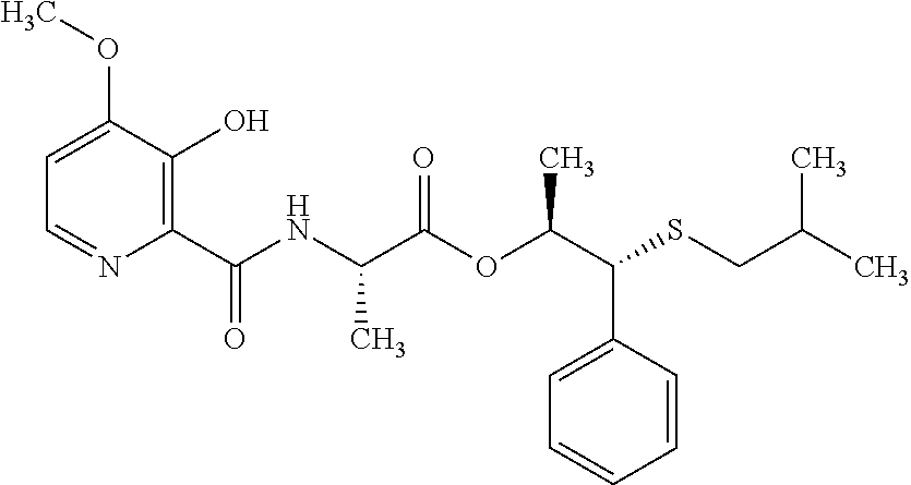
C1=C(C(C(OC(C(NC(C2=C(O)C(OC)=CC=N2)=O)C)=O)C)SCC(C)C)C=CC=C1
